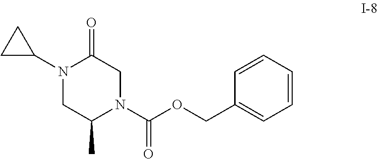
N1(C2CC2)CC(C)N(C(OCC2=CC=CC=C2)=O)CC1=O
